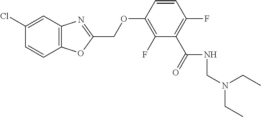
C12=C(N=C(COC3=C(F)C(C(=O)NCN(CC)CC)=C(F)C=C3)O1)C=C(Cl)C=C2
